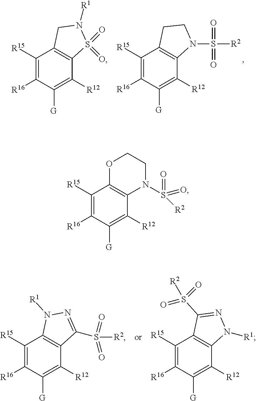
C1([R15])=C([R16])C([G])=C([R12])C2=C1OCCN2S(=O)(=O)[R2].C1([R15])=C([R16])C([G])=C([R12])C2=C1CN([R1])S2(=O)=O.C1([R15])=C([R16])C([G])=C([R12])C2=C1CCN2S(=O)(=O)[R2].C1([R15])=C([R16])C([G])=C([R12])C2=C1C(S(=O)(=O)[R2])=NN2[R1].C1([R15])=C([R16])C([G])=C([R12])C2=C1N([R1])N=C2S([R2])(=O)=O
